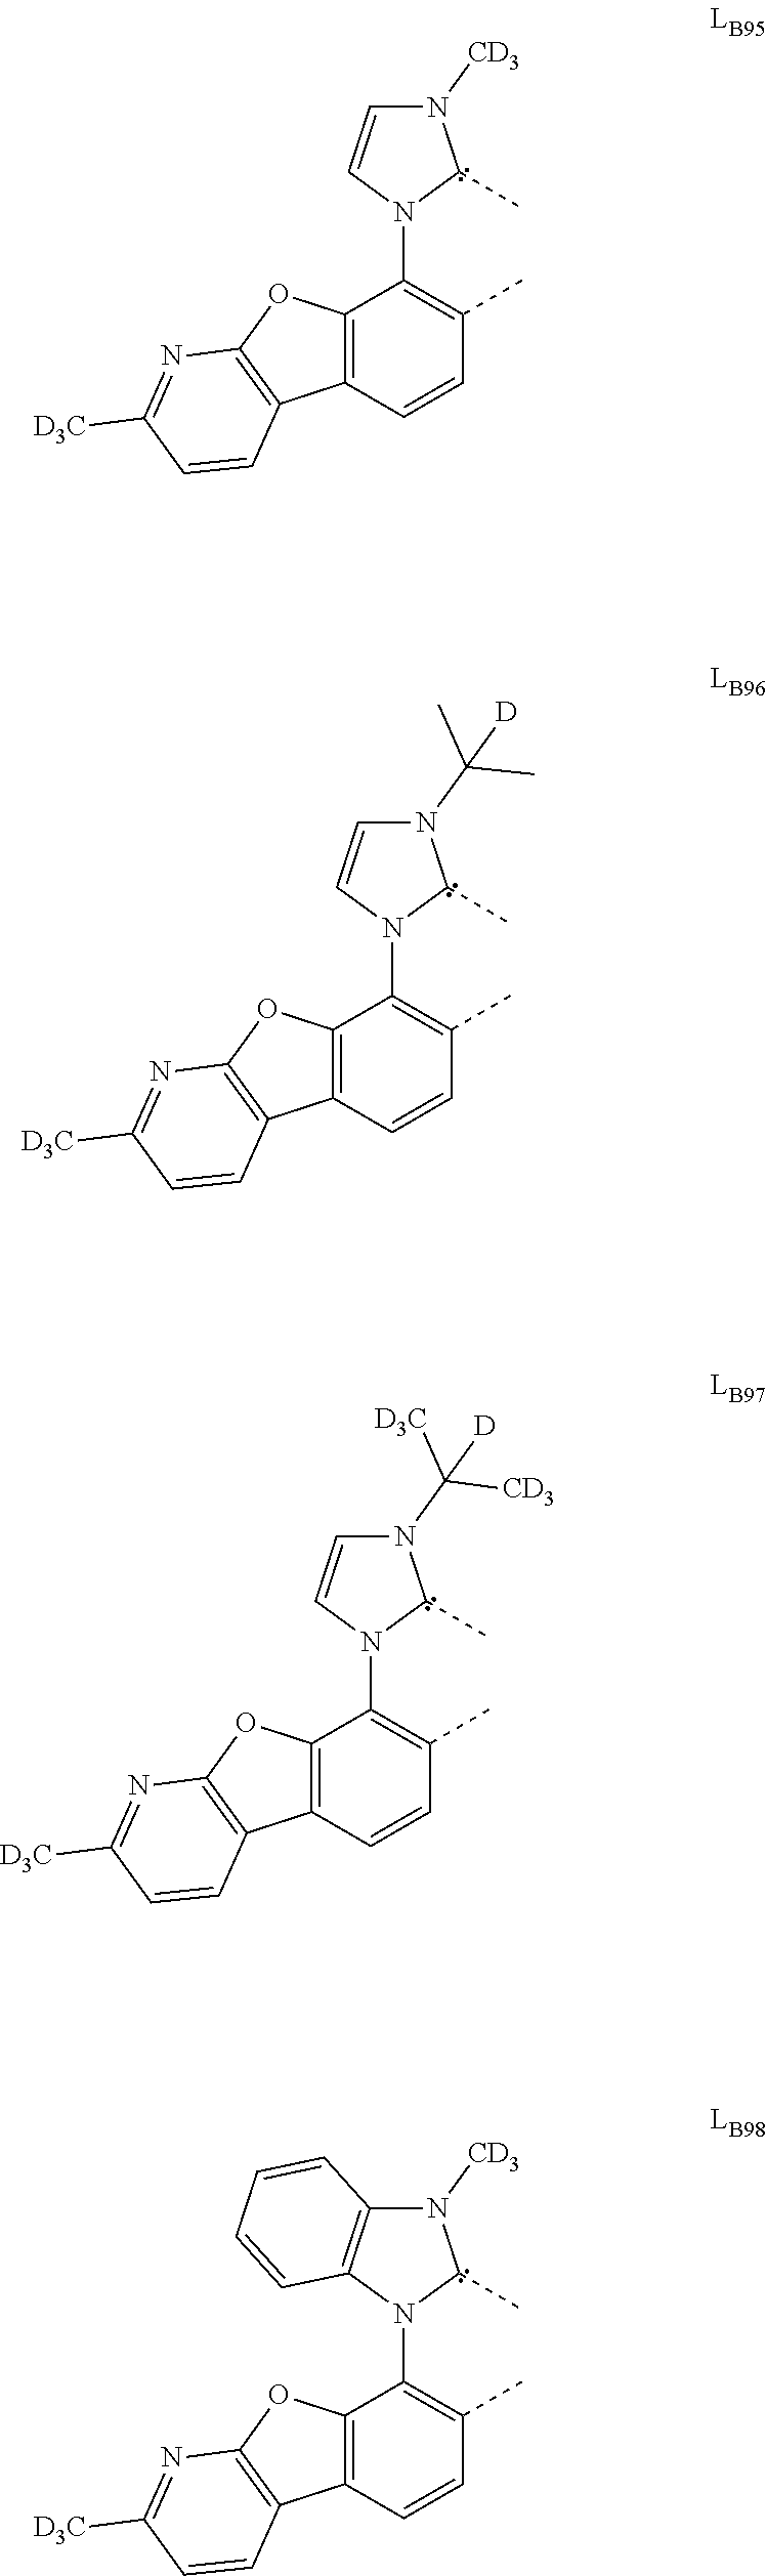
N1([CD3])C=CN(C2=C(C)C=CC3=C2OC2=C3C=CC([D3C])=N2)C1C.N1(C(C)(C)[D])C=CN(C2=C(C)C=CC3=C2OC2=C3C=CC([D3C])=N2)C1C.N1(C([D3C])([CD3])[D])C=CN(C2=C(C)C=CC3=C2OC2=C3C=CC([D3C])=N2)C1C.N1([CD3])C2=C(N(C3=C(C)C=CC4=C3OC3=C4C=CC([D3C])=N3)C1C)C=CC=C2
